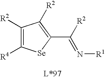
C1([R2])=C([R4])[Se]C(C([R2])=N[R1])=C1[R2]
